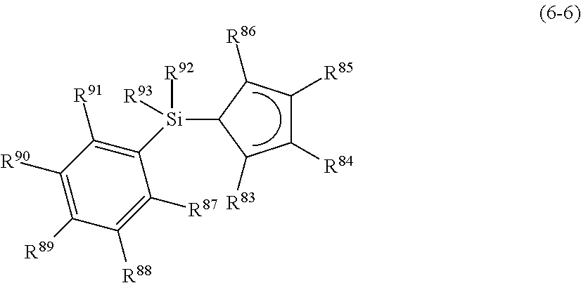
C1([Si]([R92])([R93])C2C([R86])C([R85])C([R84])C2[R83])=C([R91])C([R90])=C([R89])C([R88])=C1[R87]
